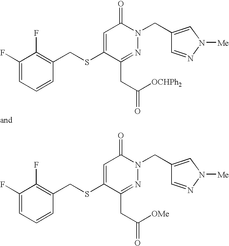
C1=C(SCC2=C(F)C(F)=CC=C2)C(CC(=O)[OCHPh2])=NN(CC2=CN([Me])N=C2)C1=O.C1=C(SCC2=C(F)C(F)=CC=C2)C(CC(=O)[OMe])=NN(CC2=CN([Me])N=C2)C1=O
